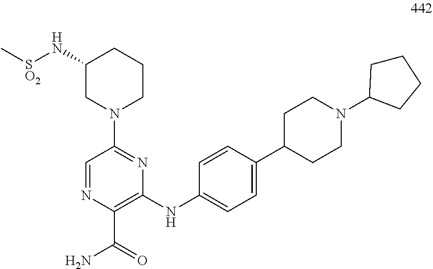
C1(N[SO2]C)CN(C2=NC(NC3=CC=C(C4CCN(C5CCCC5)CC4)C=C3)=C(C(N)=O)N=C2)CCC1
